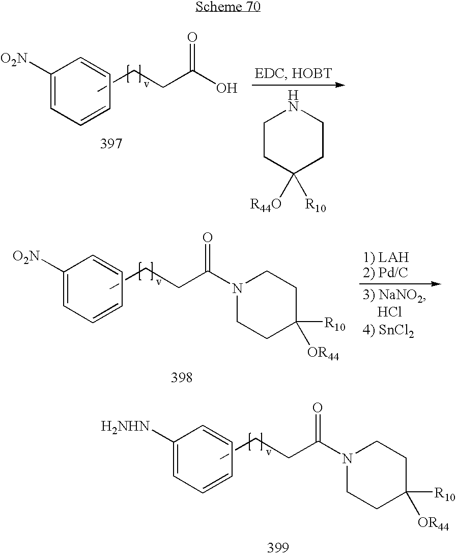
C1([O2N])=CC=CC=C1.CCCC(O)=O.C1CC([R10])([R44O])CCN1.C1([O2N])=CC=CC=C1.CCCC(N1CCC([R10])([OR44])CC1)=O.C1([H2NHN])=CC=CC=C1.CCCC(N1CCC([OR44])([R10])CC1)=O
